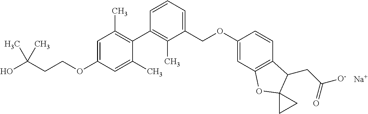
C1=C(OCCC(O)(C)C)C=C(C)C(C2=C(C)C(COC3=CC4=C(C=C3)C(CC([O-])=O)C3(O4)CC3)=CC=C2)=C1C.[Na]
